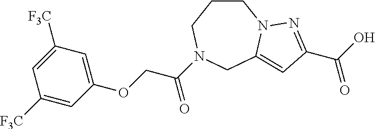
C1CCN(C(COC2=CC([F3C])=CC([F3C])=C2)=O)CC2=CC(C(O)=O)=NN12
